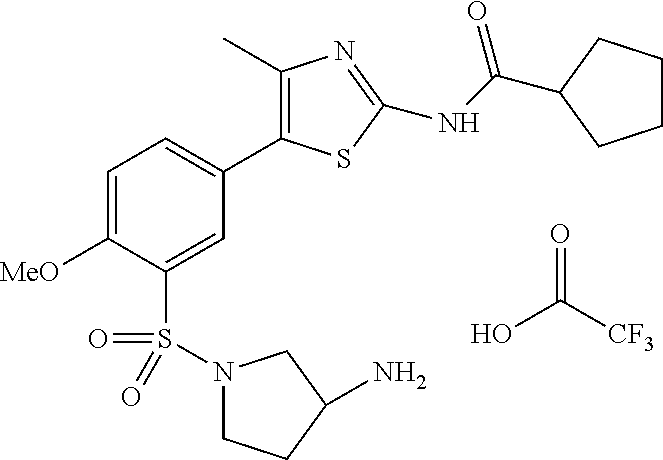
OC([CF3])=O.C1(C)=C(C2=CC=C([MeO])C(S(=O)(=O)N3CCC(N)C3)=C2)SC(NC(=O)C2CCCC2)=N1
